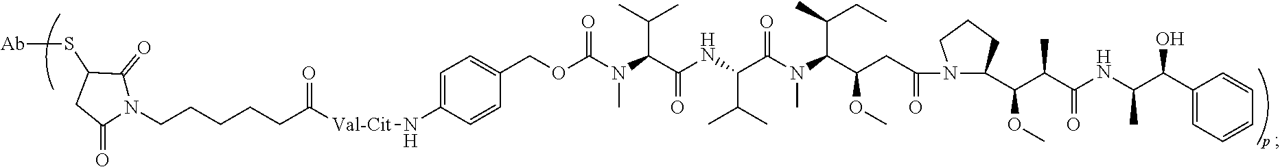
N1(CCCCCC([Val-Cit]NC2=CC=C(COC(N(C(C(C)C)C(=O)NC(C(C)C)C(=O)N(C)C(C(CC)C)C(CC(=O)N3C(C(C(C(NC(C(C4=CC=CC=C4)O)C)=O)C)OC)CCC3)OC)C)=O)C=C2)=O)C(=O)C(S[Ab])CC1=O
